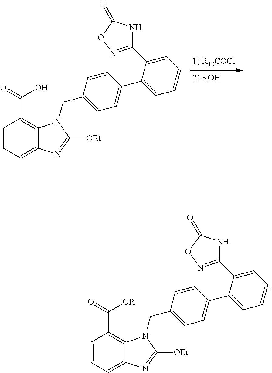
C1=CC=C2C(=C1C(=O)O)N(CC1=CC=C(C3=CC=CC=C3C3=NOC(=O)N3)C=C1)C([OEt])=N2.C1=CC=C2C(=C1C(=O)[OR])N(CC1=CC=C(C3=CC=CC=C3C3=NOC(=O)N3)C=C1)C([OEt])=N2
